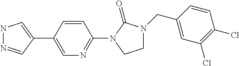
N1N=CC(C2=CN=C(N3C(=O)N(CC4=CC(Cl)=C(Cl)C=C4)CC3)C=C2)=C1
